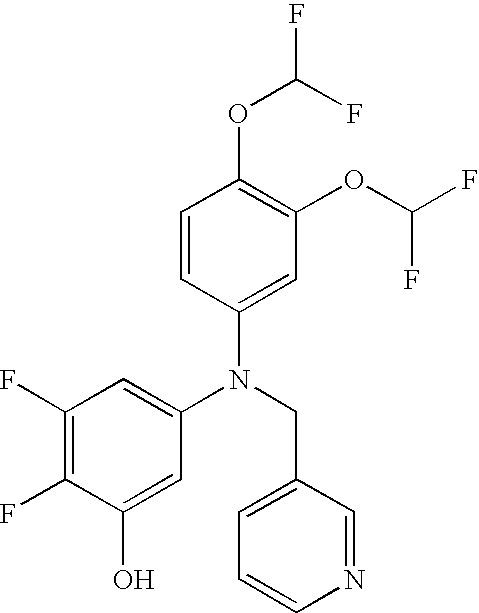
C1=CC(N(CC2=CC=CN=C2)C2=CC(F)=C(F)C(O)=C2)=CC(OC(F)F)=C1OC(F)F
